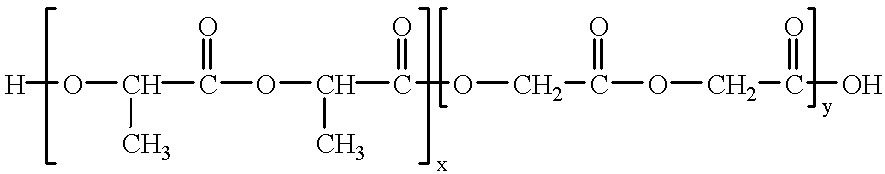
[H]OC(C(OC(C(OCC(OCC(O)=O)=O)=O)C)=O)C
